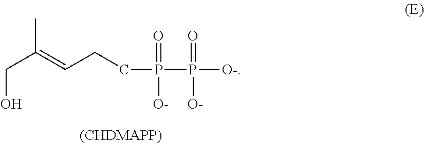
C(=CCCP(P([O-])(=O)[O-])(=O)[O-])(C)CO.[(CHDMAPP)]
